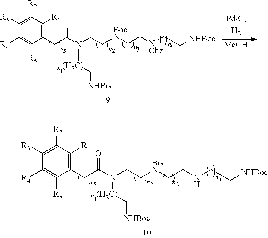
C1([R3])=C([R2])C([R1])=C(CC(N([(H2C)]C[NHBoc])CC[BocN]CCNCC[NHBoc])=O)C([R5])=C1[R4].C1([R3])=C([R2])C([R1])=C(CC(N([(H2C)]C[NHBoc])CC[BocN]CC[NCbz]CC[NHBoc])=O)C([R5])=C1[R4].[MeOH]
